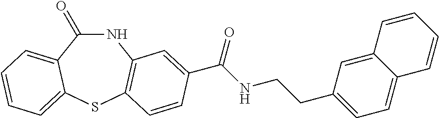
N1C(=O)C2=CC=CC=C2SC2=C1C=C(C(NCCC1=CC=C3C(=C1)C=CC=C3)=O)C=C2
